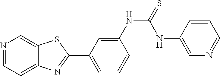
C1=C(NC(=S)NC2=CN=CC=C2)C=CC=C1C1=NC2=CC=NC=C2S1
